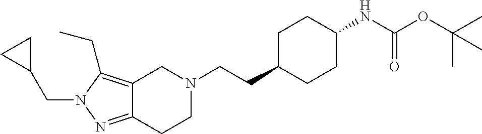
N1(CC2CC2)N=C2C(=C1CC)CN(CCC1CCC(NC(OC(C)(C)C)=O)CC1)CC2
